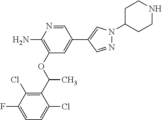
C1=NC(N)=C(OC(C2=C(Cl)C(F)=CC=C2Cl)C)C=C1C1=CN(C2CCNCC2)N=C1
